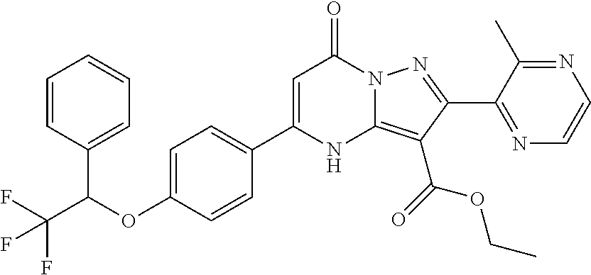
C1=C(C2=CC=C(OC(C3=CC=CC=C3)C(F)(F)F)C=C2)NC2=C(C(OCC)=O)C(C3=NC=CN=C3C)=NN2C1=O
